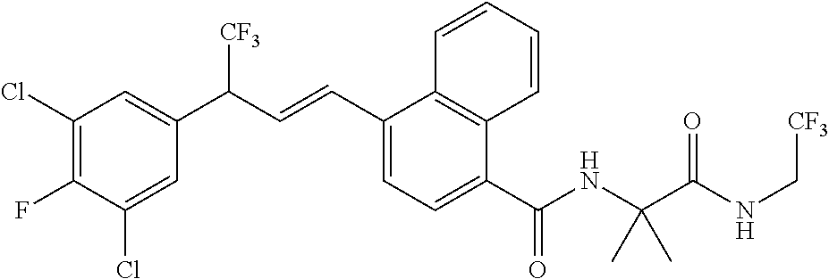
C1(Cl)=C(F)C(Cl)=CC(C(C=CC2=CC=C(C(NC(C(NC[CF3])=O)(C)C)=O)C3=C2C=CC=C3)[CF3])=C1
